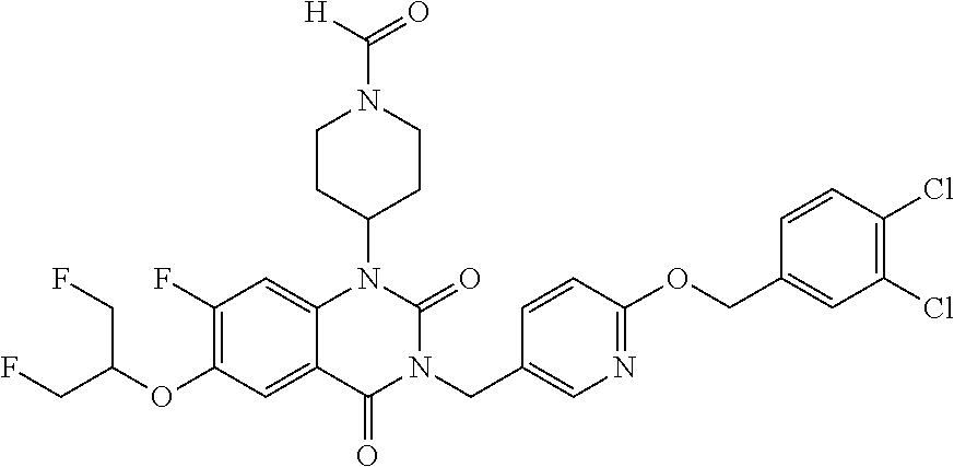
C12=CC(F)=C(OC(CF)CF)C=C1C(=O)N(CC1=CN=C(OCC3=CC(Cl)=C(Cl)C=C3)C=C1)C(=O)N2C1CCN(C(=O)[H])CC1
